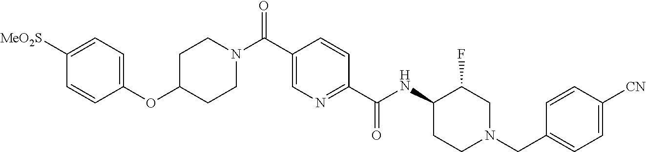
C1(OC2CCN(C(C3=CN=C(C(NC4CCN(CC5=CC=C([CN])C=C5)CC4F)=O)C=C3)=O)CC2)=CC=C([MeO2S])C=C1
